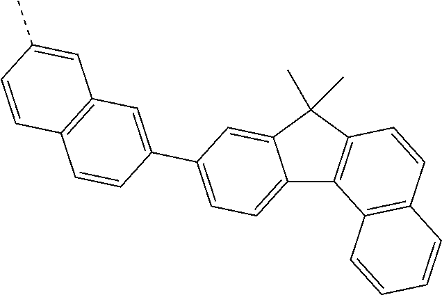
C12=CC=C(C3=CC4=C(C=C3)C=CC(C)=C4)C=C1C(C)(C)C1=C2C2=C(C=C1)C=CC=C2
